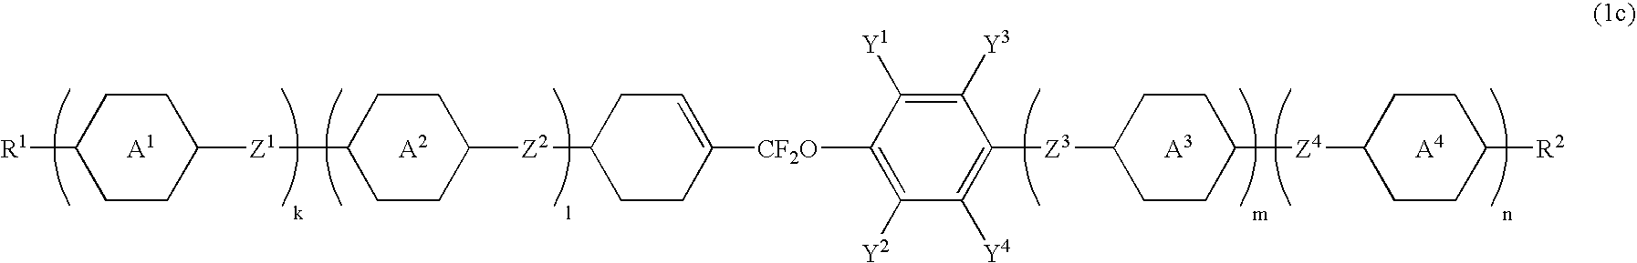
[R1]C1CCC([Z1]C2CCC([Z2]C3CCC([CF2O]C4=C([Y2])C([Y4])=C([Z3]C5CCC([Z4]C6CCC([R2])CC6)CC5)C([Y3])=C4[Y1])=CC3)CC2)CC1.[A1].[A2].[A3].[A4]
